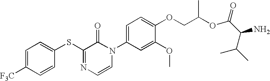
C1=C([F3C])C=CC(SC2=NC=CN(C3=CC=C(OCC(OC(C(C(C)C)N)=O)C)C(OC)=C3)C2=O)=C1
